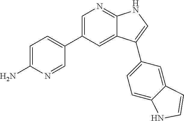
C1(C2=CC=C(N)N=C2)=CN=C2C(=C1)C(C1=CC=C3C(=C1)C=CN3)=CN2
